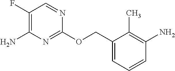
C1(OCC2=CC=CC(N)=C2C)=NC(N)=C(F)C=N1
